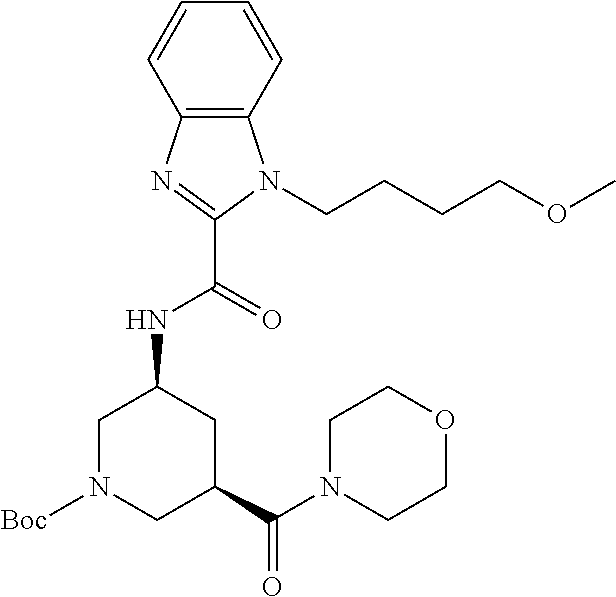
C12=C(C=CC=C1)N(CCCCOC)C(C(=O)NC1CC(C(N3CCOCC3)=O)CN([Boc])C1)=N2
